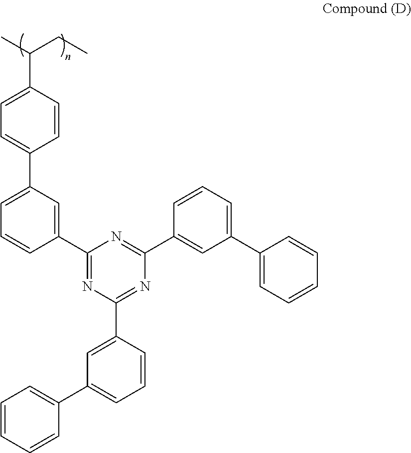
C1=CC(C(C)CC)=CC=C1C1=CC=CC(C2=NC(C3=CC(C4=CC=CC=C4)=CC=C3)=NC(C3=CC(C4=CC=CC=C4)=CC=C3)=N2)=C1
